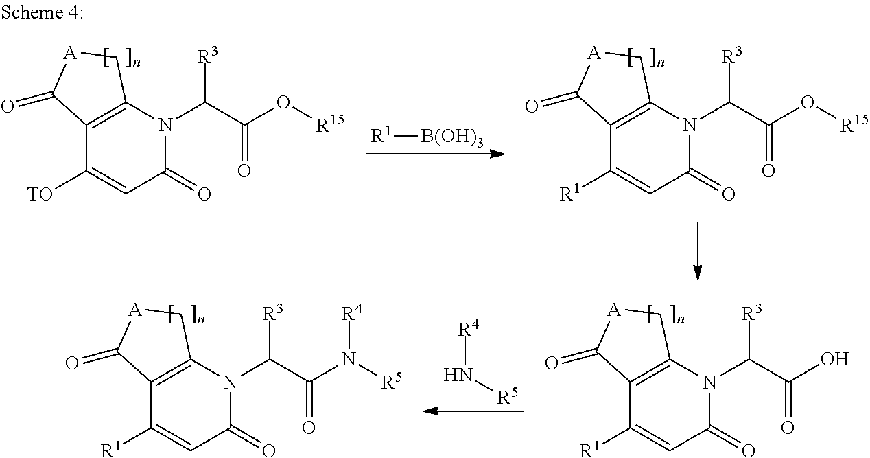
C12=C(N(C(C(=O)O)[R3])C(=O)C=C1[R1])C[A]C2=O.C12=C(N(C(C(=O)N([R4])[R5])[R3])C(=O)C=C1[R1])C[A]C2=O.N([R4])[R5].C12=C(N(C(C(=O)O[R15])[R3])C(=O)C=C1[TO])C[A]C2=O.C12=C(N(C(C(=O)O[R15])[R3])C(=O)C=C1[R1])C[A]C2=O.[R1][B(OH)3]
